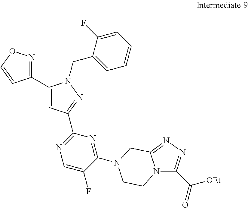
C1(C2=CC(C3=NC=C(F)C(N4CC5=NN=C(C(=O)[OEt])N5CC4)=N3)=NN2CC2=CC=CC=C2F)=NOC=C1
